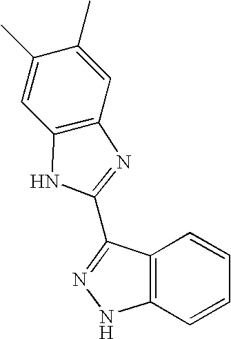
C1(C)=CC2=C(C=C1C)N=C(C1=NNC3=C1C=CC=C3)N2
